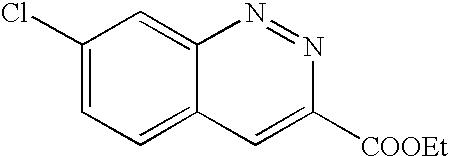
C1(Cl)=CC=C2C(=C1)N=NC([COOEt])=C2
